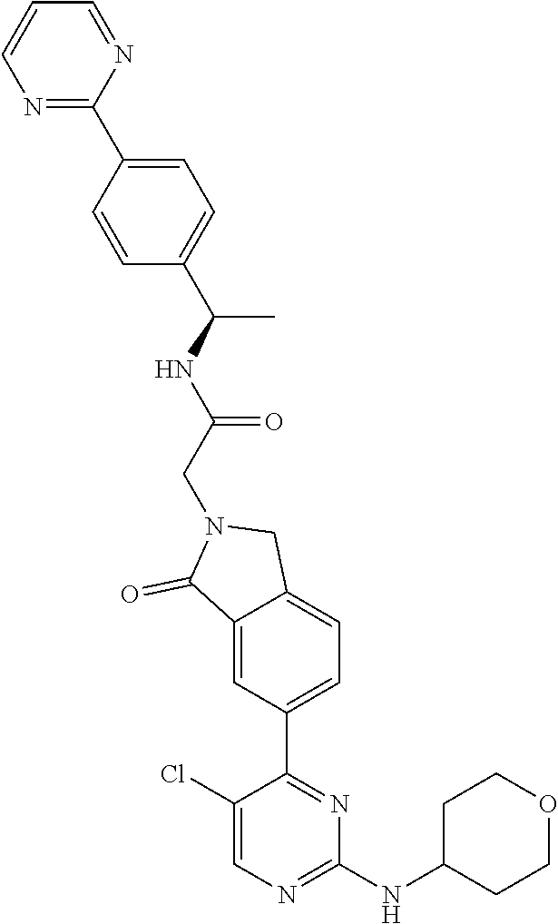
C1(NC2CCOCC2)=NC=C(Cl)C(C2=CC=C3C(=C2)C(=O)N(CC(NC(C)C2=CC=C(C4=NC=CC=N4)C=C2)=O)C3)=N1
